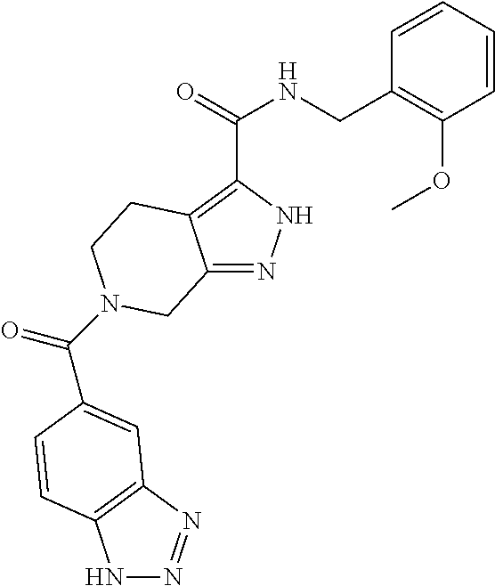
N1N=NC2=C1C=CC(C(=O)N1CCC3=C(C(=O)NCC4=C(OC)C=CC=C4)NN=C3C1)=C2
